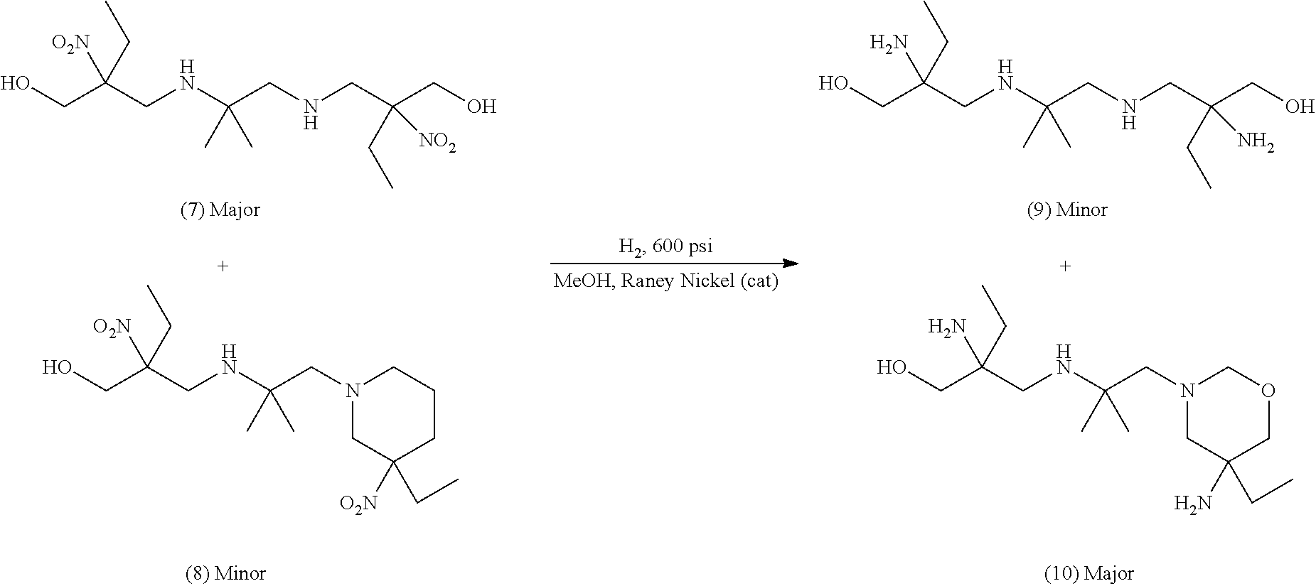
OCC(CNC(CN1CCCC([O2N])(CC)C1)(C)C)([O2N])CC.OCC(CNC(CNCC(CO)(CC)[NO2])(C)C)([O2N])CC.OCC(CNC(CN1COCC(N)(CC)C1)(C)C)(N)CC.OCC(CNC(CNCC(CO)(CC)N)(C)C)(N)CC
